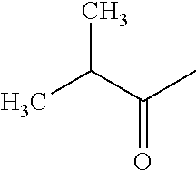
C(C)(=O)C(C)C
